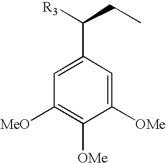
C1([MeO])=C([OMe])C([OMe])=CC(C([R3])CC)=C1
